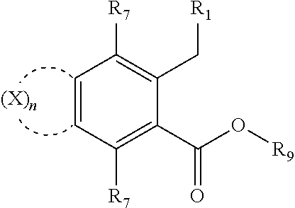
C1=CC([R7])=C(C(O[R9])=O)C(C[R1])=C1[R7]
